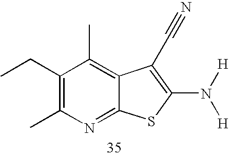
C1(CC)=C(C)N=C2C(=C1C)C(C#N)=C(N([H])[H])S2
